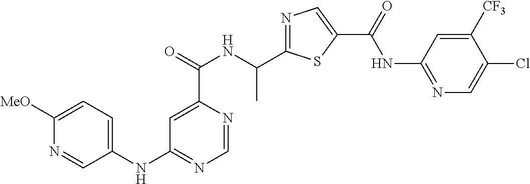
N1=C(C(NC(C2=CC(NC3=CC=C([MeO])N=C3)=NC=N2)=O)C)SC(C(=O)NC2=NC=C(Cl)C([CF3])=C2)=C1
